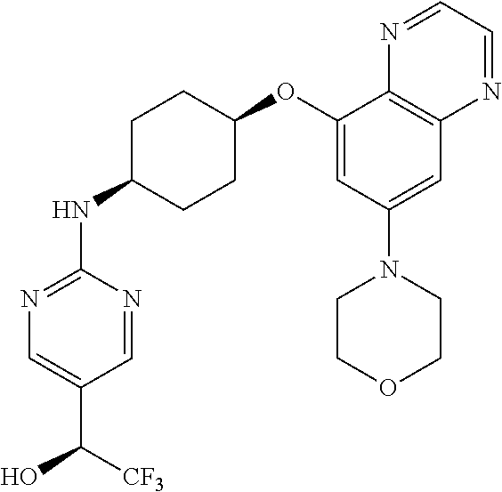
C1=NC(NC2CCC(OC3=CC(N4CCOCC4)=CC4=C3N=CC=N4)CC2)=NC=C1C(O)[CF3]
